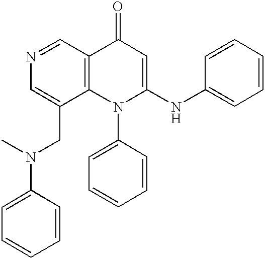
N1=CC2=C(C(CN(C3=CC=CC=C3)C)=C1)N(C1=CC=CC=C1)C(NC1=CC=CC=C1)=CC2=O
